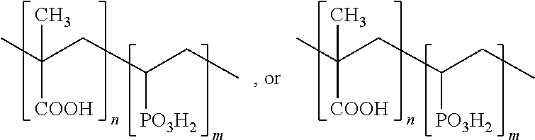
C(CC(CC)[PO3H2])(C)([COOH])C.C(CC(CC)[PO3H2])(C)([COOH])C
